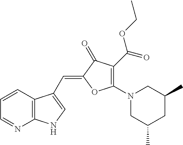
C1=CC2=C(N=C1)NC=C2C=C1C(=O)C(C(OCC)=O)=C(N2CC(C)CC(C)C2)O1
